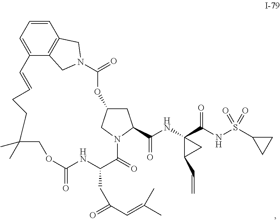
C1=CC=C2C3=C1CN(C3)C(=O)OC1CC(C(NC3(C(NS(C4CC4)(=O)=O)=O)C(C=C)C3)=O)N(C1)C(=O)C(CC(C=C(C)C)=O)NC(=O)OCC(C)(C)CCC=C2
